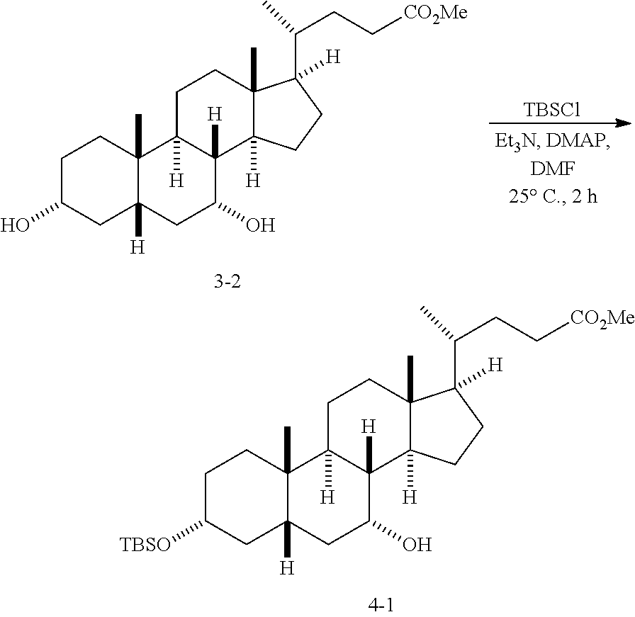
C1C(O)CC2([H])C(C)(C1)C1([H])C([H])(C(O)C2)C2([H])C(C)(CC1)C(C(CC[CO2Me])C)([H])CC2.[TBSCl].C1C([TBSO])CC2([H])C(C)(C1)C1([H])C([H])(C(O)C2)C2([H])C(C)(CC1)C(C(CC[CO2Me])C)([H])CC2
